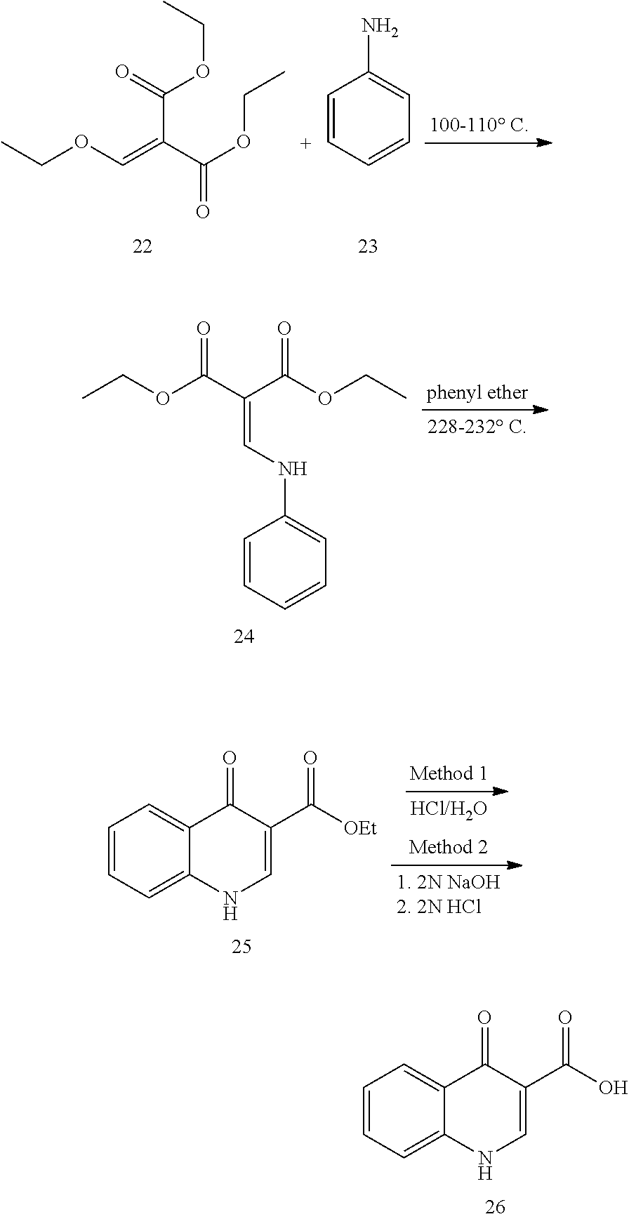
C1=CC=C2C(=C1)C(=O)C(C(O)=O)=CN2.O(C=C(C(OCC)=O)C(=O)OCC)CC.[C+]1=CC(N)=CC=C1.CCOC(C(C(OCC)=O)=CNC1=CC=CC=C1)=O.C1=CC=C2C(=C1)C(=O)C(C([OEt])=O)=CN2
